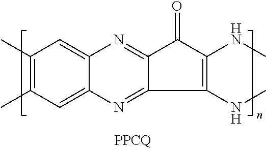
C1(C)=C(C)C=C2C(=C1)N=C1C(=N2)C(NC)=C(NC)C1=O
